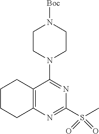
C1CN(C2=NC(S(C)(=O)=O)=NC3=C2CCCC3)CCN1[Boc]
